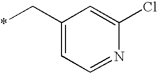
*CC1=CC=NC(Cl)=C1
